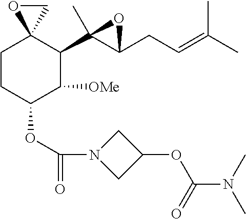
O(C1C([OMe])C(C2(C)C(CC=C(C)C)O2)C2(CC1)CO2)C(N1CC(OC(N(C)C)=O)C1)=O
